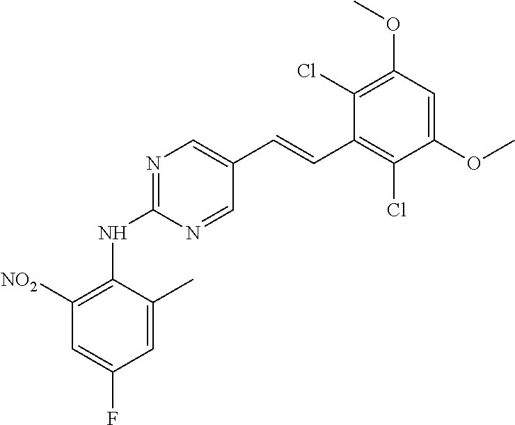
C1(Cl)=C(OC)C=C(OC)C(Cl)=C1C=CC1=CN=C(NC2=C([NO2])C=C(F)C=C2C)N=C1
